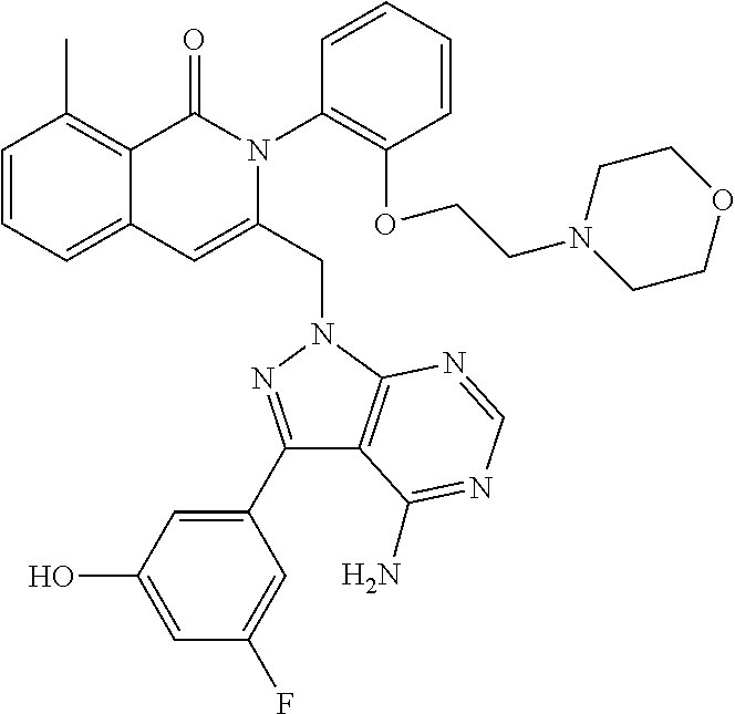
C1=CC=C2C(=C1C)C(=O)N(C1=C(OCCN3CCOCC3)C=CC=C1)C(CN1C3=C(C(C4=CC(O)=CC(F)=C4)=N1)C(N)=NC=N3)=C2
